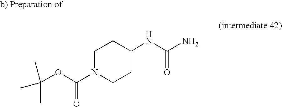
C1N(C(OC(C)(C)C)=O)CCC(NC(N)=O)C1
